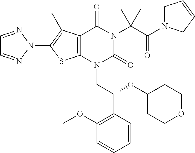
C12=C(N(CC(C3=C(OC)C=CC=C3)OC3CCOCC3)C(=O)N(C(C(=O)N3CC=CC3)(C)C)C1=O)SC(N1N=CC=N1)=C2C
